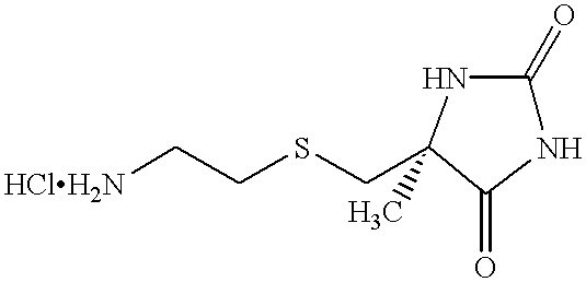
[HClH2N]CCSCC1(C)NC(=O)NC1=O
